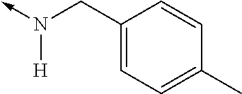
N([H])(CC1=CC=C(C)C=C1)->C
